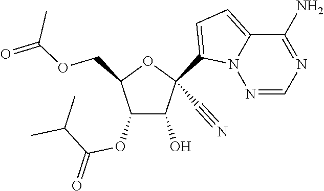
O(CC1C(OC(C(C)C)=O)C(O)C(C#N)(C2=CC=C3N2N=CN=C3N)O1)C(=O)C
